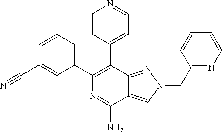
C1(C2=CC=CC(C#N)=C2)=C(C2=CC=NC=C2)C2=NN(CC3=NC=CC=C3)C=C2C(N)=N1
